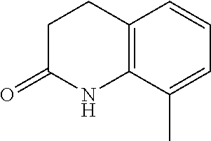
CC1=CC=CC2=C1NC(=O)CC2
